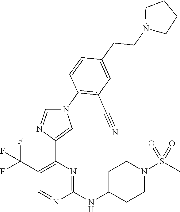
N1=C(NC2CCN(S(=O)(=O)C)CC2)N=CC(C(F)(F)F)=C1C1=CN(C2=C(C#N)C=C(CCN3CCCC3)C=C2)C=N1
